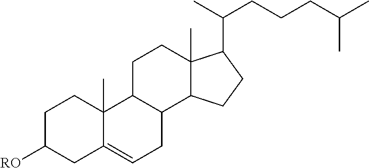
C1C([RO])CC2=CCC3C(C2(C)C1)CCC1(C)C3CCC1C(C)CCCC(C)C
